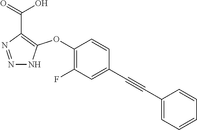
C1(OC2=C(C(=O)O)N=NN2)=C(F)C=C(C#CC2=CC=CC=C2)C=C1
